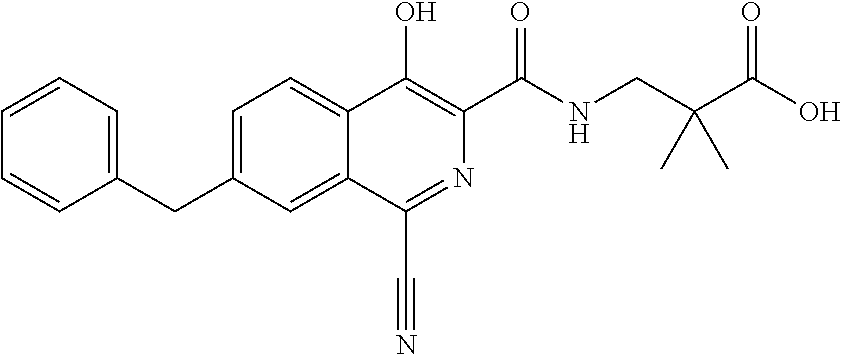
C1=CC=C(CC2=CC=C3C(=C2)C(C#N)=NC(C(NCC(C(O)=O)(C)C)=O)=C3O)C=C1
